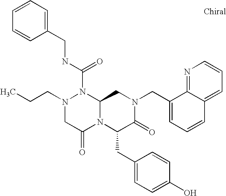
N(C(N1N(CCC)CC(=O)N2C1CN(CC1=CC=CC3=CC=CN=C13)C(=O)C2CC1=CC=C(O)C=C1)=O)CC1=CC=CC=C1
